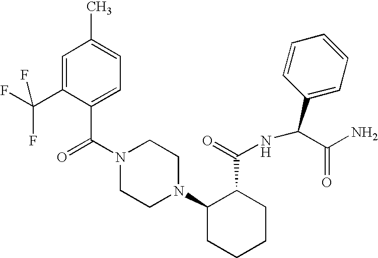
C(N1CCN(C2CCCCC2C(=O)NC(C2=CC=CC=C2)C(N)=O)CC1)(=O)C1=CC=C(C)C=C1C(F)(F)F
